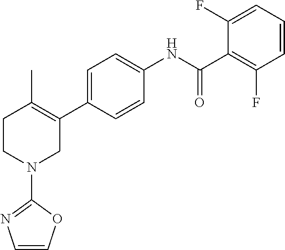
C1=C(C2=C(C)CCN(C3=NC=CO3)C2)C=CC(NC(C2=C(F)C=CC=C2F)=O)=C1
